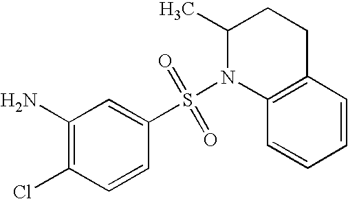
C1=CC(Cl)=C(N)C=C1S(=O)(=O)N1C2=C(CCC1C)C=CC=C2
